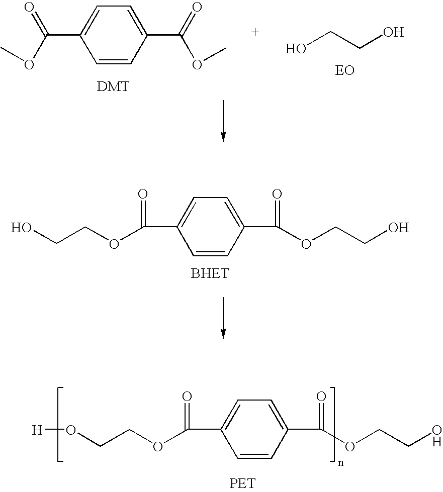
C1=C(C(OC)=O)C=CC(C(OC)=O)=C1.C1(C(OCCO)=O)=CC=C(C(OCCO)=O)C=C1.C1(C(OCCO)=O)=CC=C(C(OCCO[H])=O)C=C1.OCCO
